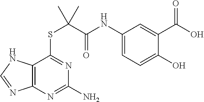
N(C(=O)C(SC1=NC(N)=NC2=C1NC=N2)(C)C)C1=CC=C(O)C(C(O)=O)=C1
